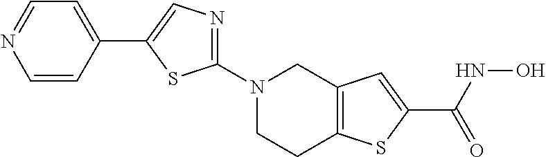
C1CC2=C(CN1C1=NC=C(C3=CC=NC=C3)S1)C=C(C(NO)=O)S2
